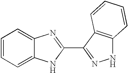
C1=CC=C2C(=C1)N=C(C1=NNC3=C1C=CC=C3)N2
